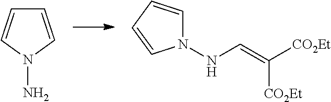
C1=CN(N)C=C1.N1(NC=C([CO2Et])[CO2Et])C=CC=C1
